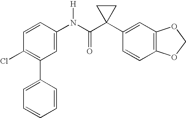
C1=CC(N(C(C2(C3=CC4=C(C=C3)OCO4)CC2)=O)[H])=CC(C2=CC=CC=C2)=C1Cl
